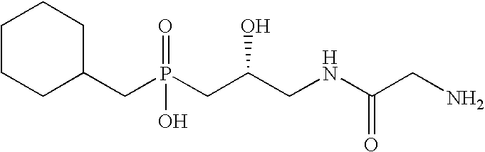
C(P(CC(CNC(CN)=O)O)(O)=O)C1CCCCC1
